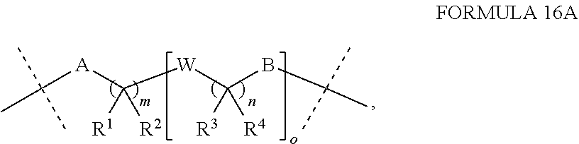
C([A]C([W]C(BC(C)(C)C)([R3])[R4])([R1])[R2])(C)(C)C
